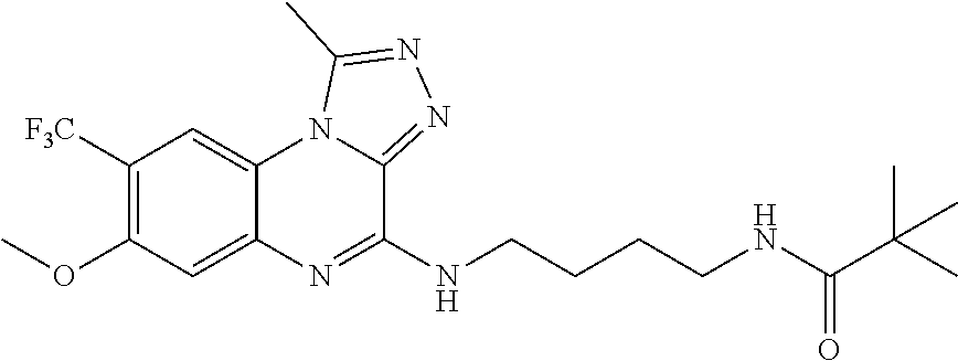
COC1=C([F3C])C=C2C(=C1)N=C(NCCCCNC(C(C)(C)C)=O)C1=NN=C(C)N21
